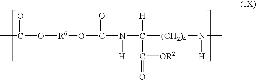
CC(O[R6]OC(N(C([(CH2)4]N(C)[H])([H])C(=O)[OR2])[H])=O)=O
